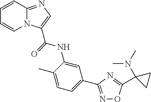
C1=CC2=NC=C(C(=O)NC3=CC(C4=NOC(C5(N(C)C)CC5)=N4)=CC=C3C)N2C=C1
